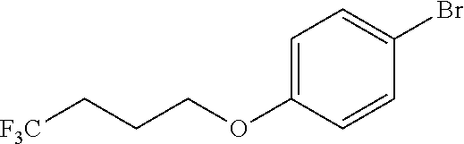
C1=C(OCCC[F3C])C=CC(Br)=C1
